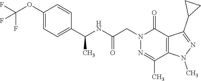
C1(OC(F)(F)F)=CC=C(C(NC(CN2C(=O)C3=C(C(C)=N2)N(C)N=C3C2CC2)=O)C)C=C1
